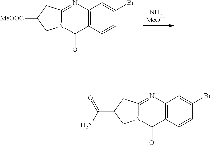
[NH3MeOH].C12=C(C=CC(Br)=C1)C(=O)N1C(=N2)CC([MeOOC])C1.C12=C(C=CC(Br)=C1)C(=O)N1C(=N2)CC(C(N)=O)C1
